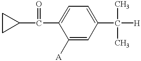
C1CC1C(=O)C1=CC=C(C(C)(C)[H])C=C1[A]
